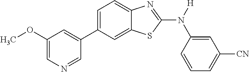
C1(OC)=CN=CC(C2=CC=C3C(=C2)SC(N([H])C2=CC([CN])=CC=C2)=N3)=C1
